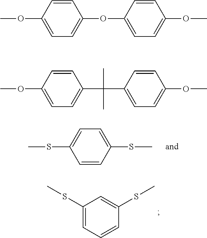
S(C1=CC=C(SC)C=C1)C.C1(SC)=CC=CC(SC)=C1.O(C1=CC=C(OC2=CC=C(OC)C=C2)C=C1)C.O(C1=CC=C(C(C2=CC=C(OC)C=C2)(C)C)C=C1)C
